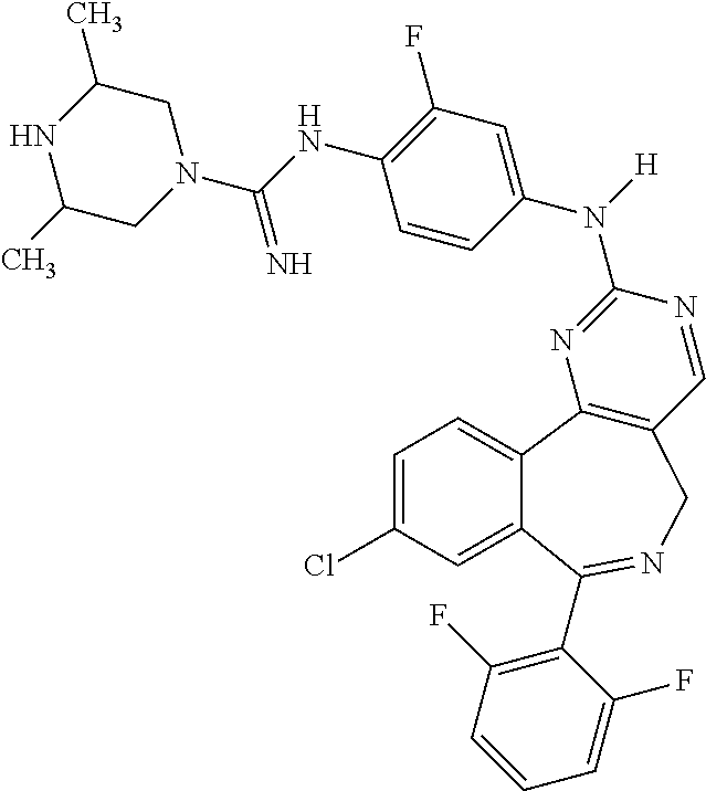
N1(C(NC2=C(F)C=C(N([H])C3=NC4=C(C=N3)CN=C(C3=C(F)C=CC=C3F)C3=CC(Cl)=CC=C43)C=C2)=N)CC(C)NC(C)C1
